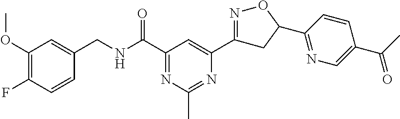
C1(OC)=C(F)C=CC(CNC(C2=NC(C)=NC(C3=NOC(C4=NC=C(C(C)=O)C=C4)C3)=C2)=O)=C1
